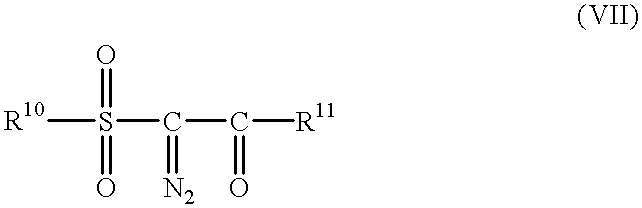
[R10]S(=O)(=O)C(=[N2])C(=O)[R11]
